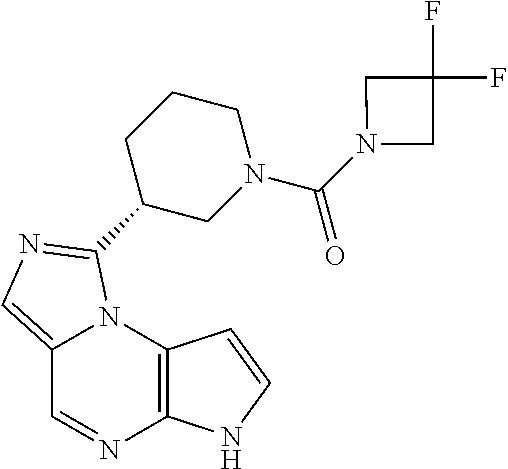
C12=CN=C(C3CN(C(=O)N4CC(F)(F)C4)CCC3)N1C1=C(N=C2)NC=C1
